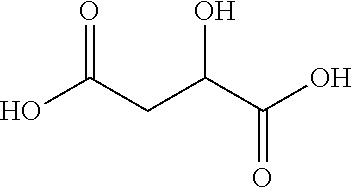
OC(C(CC(O)=O)O)=O
